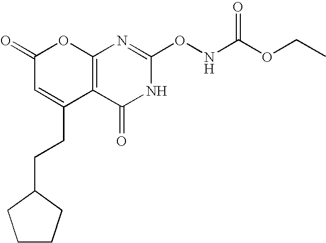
C12=C(C(=O)NC(ONC(OCC)=O)=N1)C(CCC1CCCC1)=CC(=O)O2
